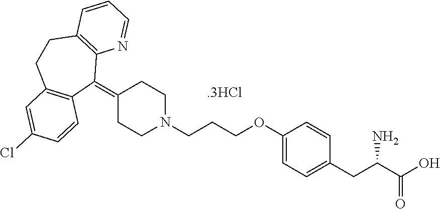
C1(=C2C3=C(CCC4=C2C=CC(Cl)=C4)C=CC=N3)CCN(CCCOC2=CC=C(CC(C(O)=O)N)C=C2)CC1
